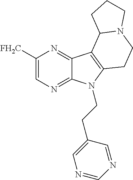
C1([FH2C])=CN=C2C(=N1)C1=C(N2CCC2=CN=CN=C2)CCN2C1CCC2
